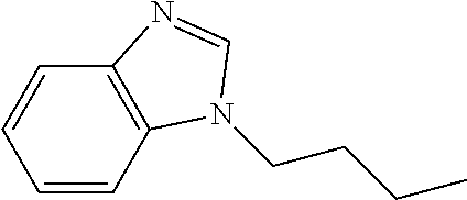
C1=CC2=C(C=C1)N=CN2CCCC
